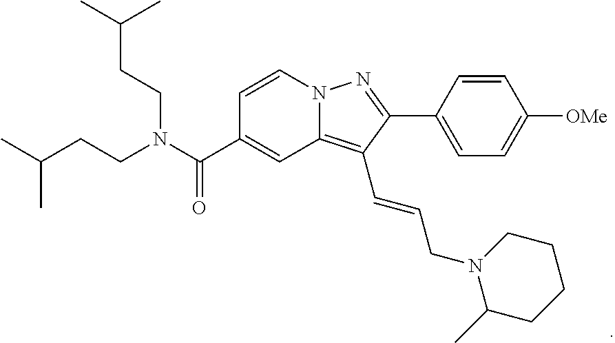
N12C(=C(C=CCN3C(C)CCCC3)C(C3=CC=C([OMe])C=C3)=N1)C=C(C(N(CCC(C)C)CCC(C)C)=O)C=C2
